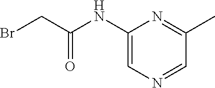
C1(NC(CBr)=O)=CN=CC(C)=N1
